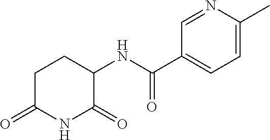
C1C(=O)NC(=O)C(NC(C2=CC=C(C)N=C2)=O)C1
